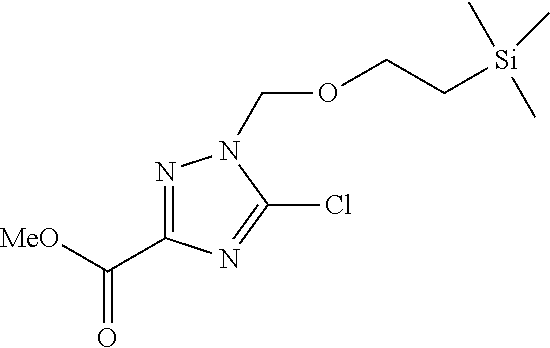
N1=C(C([MeO])=O)N=C(Cl)N1COCC[Si](C)(C)C
